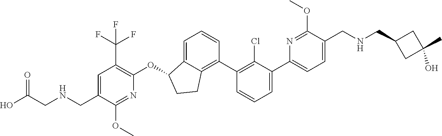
O(C1C2=CC=CC(C3=C(Cl)C(C4=CC=C(CNCC5CC(C)(O)C5)C(OC)=N4)=CC=C3)=C2CC1)C1=C(C(F)(F)F)C=C(CNCC(O)=O)C(OC)=N1
